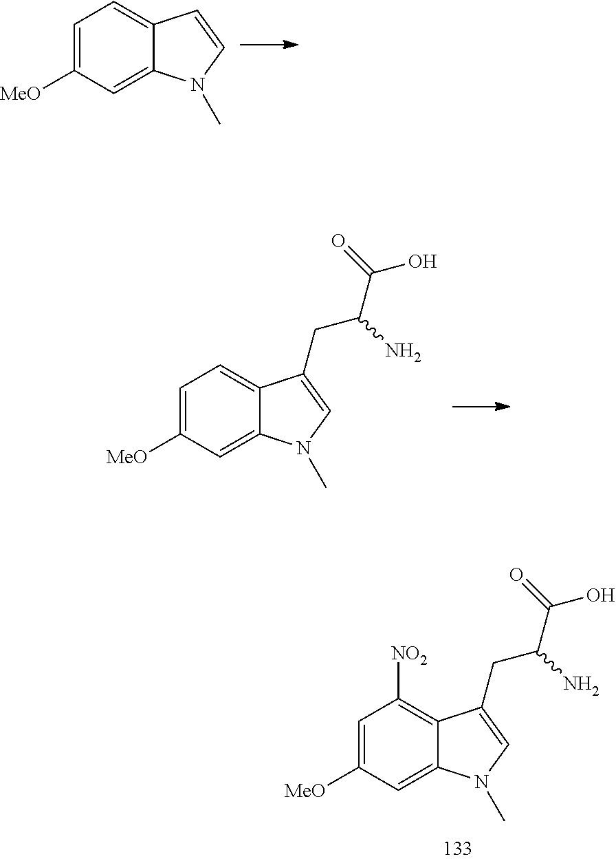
C1=C([MeO])C=C2C(=C1)C=CN2C.C1=C([MeO])C=C2C(=C1)C(CC(C(=O)O)N)=CN2C.C1=C([MeO])C=C2C(=C1[NO2])C(CC(C(=O)O)N)=CN2C
